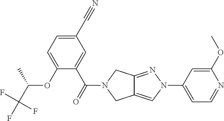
C1(OC)=CC(N2C=C3C(=N2)CN(C(C2=CC(C#N)=CC=C2OC(C(F)(F)F)C)=O)C3)=CC=N1
